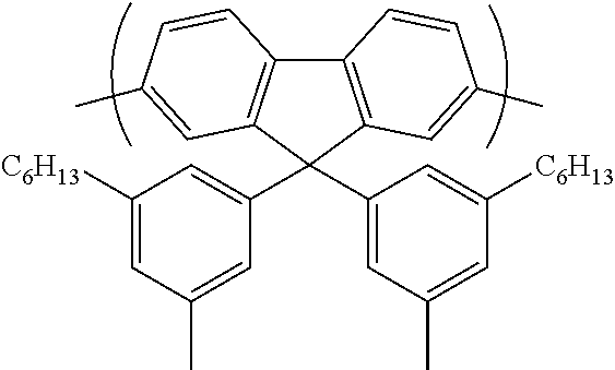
C12=C(C(C3=CC([C6H13])=CC(C)=C3)(C3=CC(C)=CC([C6H13])=C3)C3=C1C=CC(C)=C3)C=C(C)C=C2
